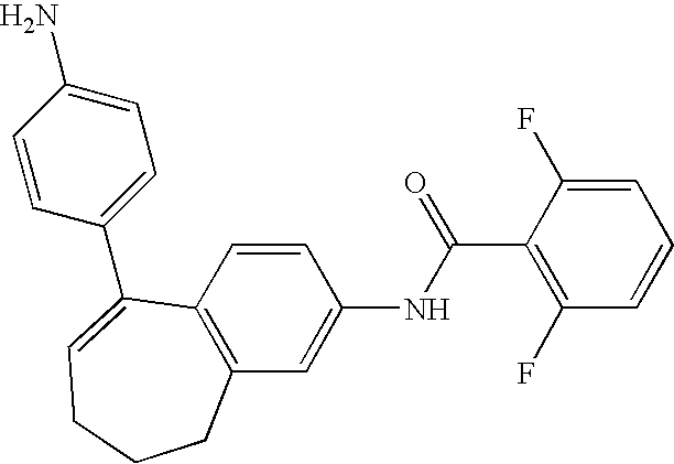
C1=C(F)C(C(=O)NC2=CC3=C(C=C2)C(C2=CC=C(N)C=C2)=CCCC3)=C(F)C=C1
